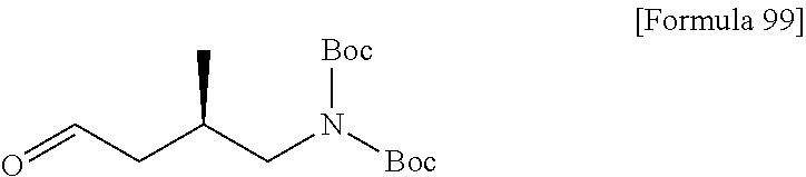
C(C(CN([Boc])[Boc])C)C=O
